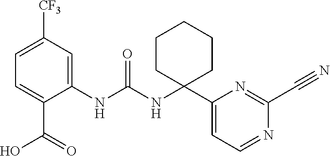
C1(NC(NC2(C3=CC=NC(C#N)=N3)CCCCC2)=O)=CC([CF3])=CC=C1C(=O)O
